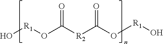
O=C(O[R1]O)[R2]C(=O)O[R1]O
